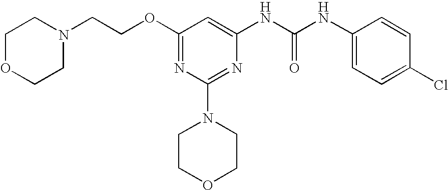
O(C1=NC(N2CCOCC2)=NC(NC(NC2=CC=C(Cl)C=C2)=O)=C1)CCN1CCOCC1
